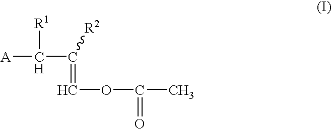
C([R1])(C(=COC(C)=O)[R2])[A]
